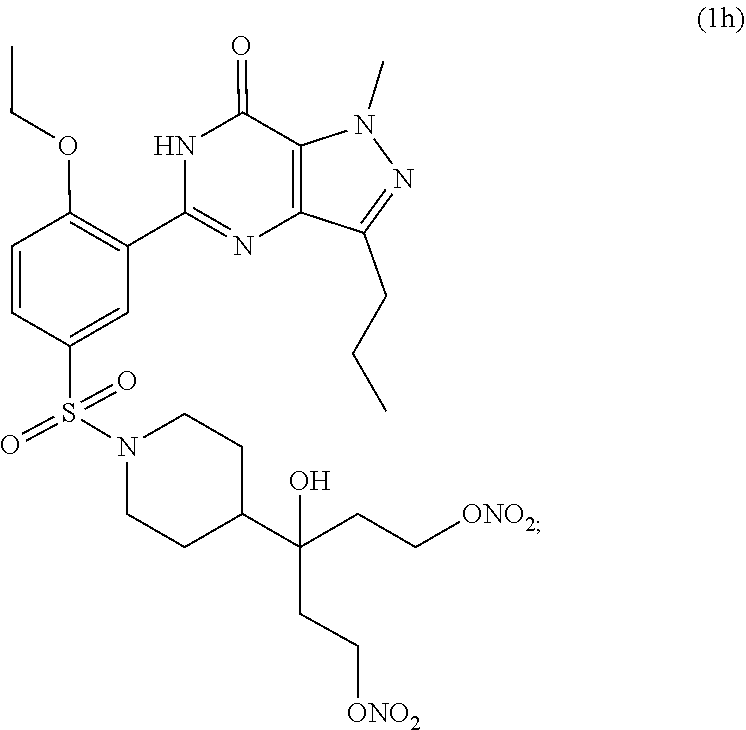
C(C[ONO2])C(C1CCN(S(=O)(=O)C2=CC(C3=NC4=C(N(C)N=C4CCC)C(=O)N3)=C(OCC)C=C2)CC1)(O)CC[ONO2]
